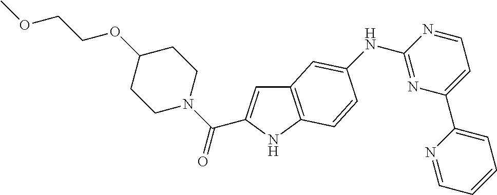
C12=C(NC(C(N3CCC(OCCOC)CC3)=O)=C1)C=CC(NC1=NC(C3=CC=CC=N3)=CC=N1)=C2
